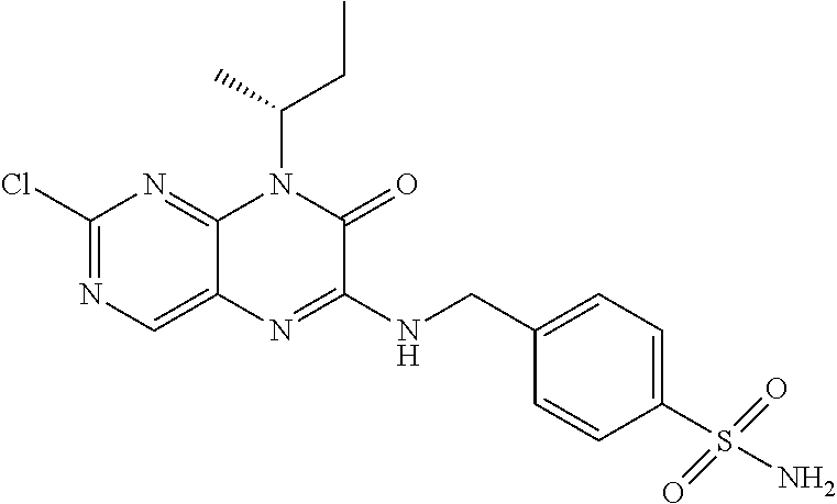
C1(Cl)=NC=C2C(=N1)N(C(CC)C)C(=O)C(NCC1=CC=C(S(N)(=O)=O)C=C1)=N2
